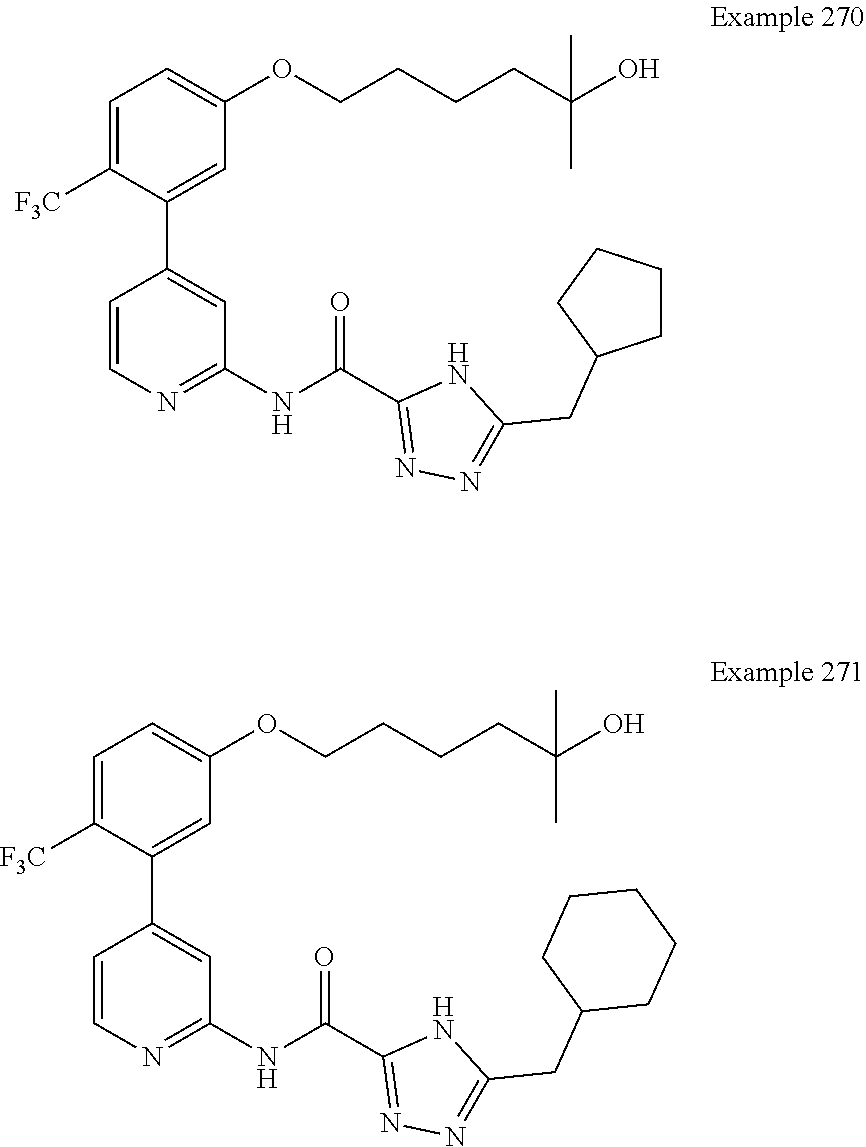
N1C(CC2CCCCC2)=NN=C1C(NC1=NC=CC(C2=CC(OCCCCC(O)(C)C)=CC=C2[F3C])=C1)=O.N(C1=NC=CC(C2=CC(OCCCCC(C)(O)C)=CC=C2[F3C])=C1)C(C1=NN=C(CC2CCCC2)N1)=O
